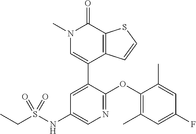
S1C=CC2=C1C(=O)N(C)C=C2C1=CC(NS(CC)(=O)=O)=CN=C1OC1=C(C)C=C(F)C=C1C
